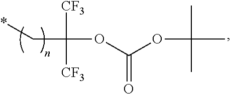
C(C([CF3])([CF3])OC(OC(C)(C)C)=O)*
